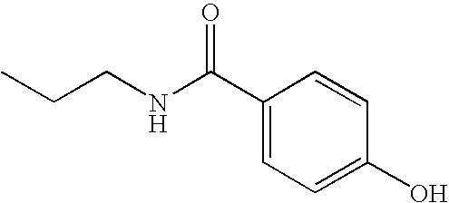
CCCNC(C1=CC=C(O)C=C1)=O
